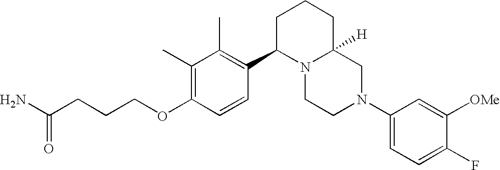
C1(C)=C(OCCCC(N)=O)C=CC(C2N3C([H])(CCC2)CN(C2=CC=C(F)C([OMe])=C2)CC3)=C1C
